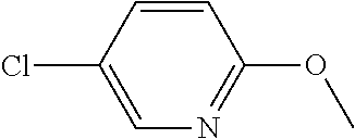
N1=C(OC)C=CC(Cl)=C1
